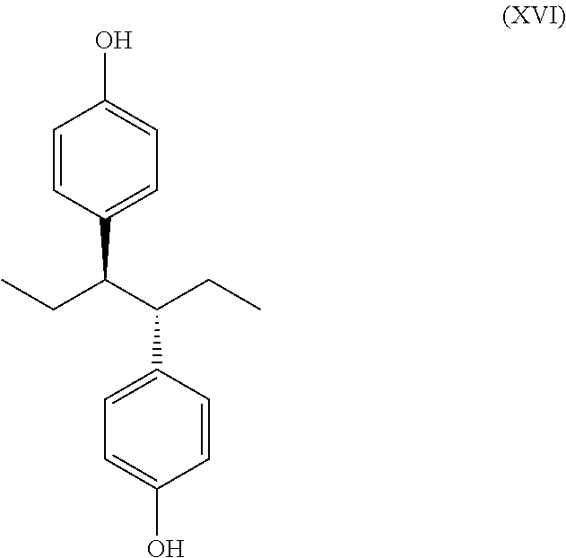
C1=CC(C(C(CC)C2=CC=C(O)C=C2)CC)=CC=C1O
